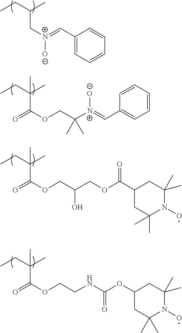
C1(C=[N+](CC(CC)C)[O-])=CC=CC=C1.C1(C=[N+]([O-])C(COC(C(CC)(C)C)=O)(C)C)=CC=CC=C1.C(C1CC(C)(C)N(O)C(C)(C)C1)(=O)OCC(COC(C(CC)(C)C)=O)O.O(C1CC(C)(C)N(O)C(C)(C)C1)C(NCCOC(C(CC)(C)C)=O)=O
